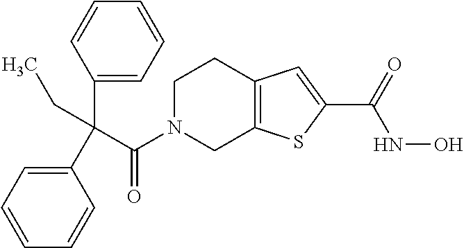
C(C(N1CCC2=C(C1)SC(C(NO)=O)=C2)=O)(C1=CC=CC=C1)(C1=CC=CC=C1)CC
